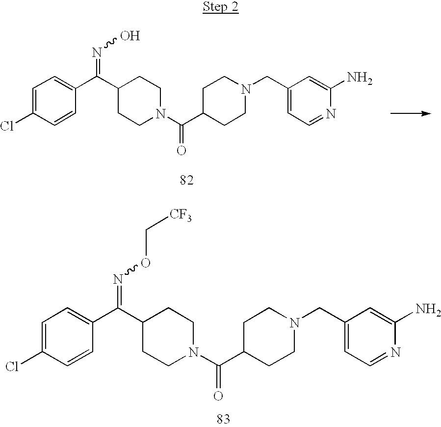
C1=C(Cl)C=CC(C(C2CCN(C(C3CCN(CC4=CC=NC(N)=C4)CC3)=O)CC2)=NOC[CF3])=C1.C1=C(Cl)C=CC(C(C2CCN(C(C3CCN(CC4=CC=NC(N)=C4)CC3)=O)CC2)=NO)=C1
